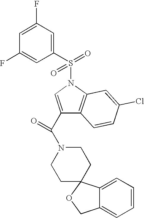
C1(F)=CC(F)=CC(S(=O)(N2C=C(C(=O)N3CCC4(CC3)C3=CC=CC=C3CO4)C3=C2C=C(Cl)C=C3)=O)=C1
